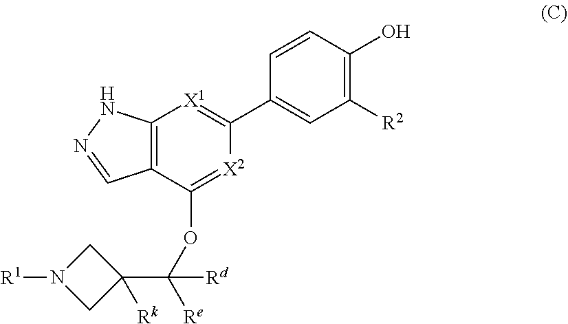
C1(C2=[X1]C3=C(C(OC([Re])(C4([Rk])CN([R1])C4)[Rd])=[X2]2)C=NN3)=CC([R2])=C(O)C=C1
